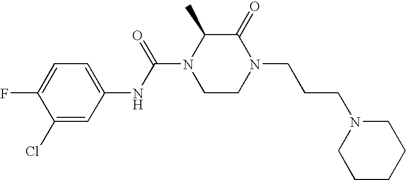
C1(Cl)=CC(NC(=O)N2CCN(CCCN3CCCCC3)C(=O)C2C)=CC=C1F
